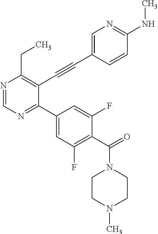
N1=CN=C(C2=CC(F)=C(C(=O)N3CCN(C)CC3)C(F)=C2)C(C#CC2=CN=C(NC)C=C2)=C1CC
